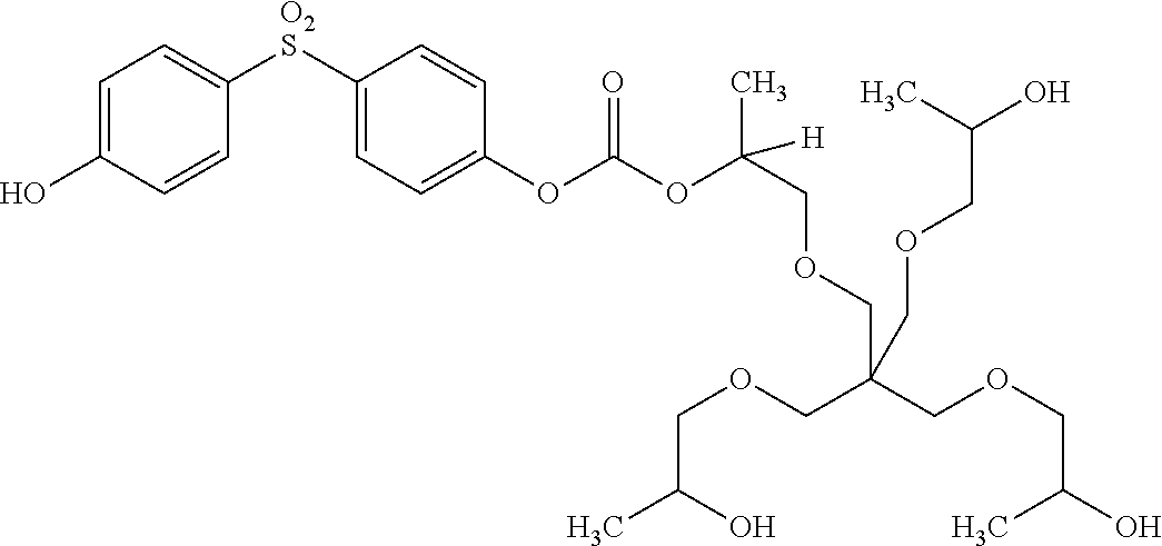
C1=C(O)C=CC([O2S]C2=CC=C(OC(OC(C)(COCC(COCC(O)C)(COCC(C)O)COCC(O)C)[H])=O)C=C2)=C1
